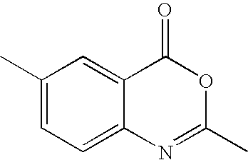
C12=CC(C)=CC=C1N=C(C)OC2=O
